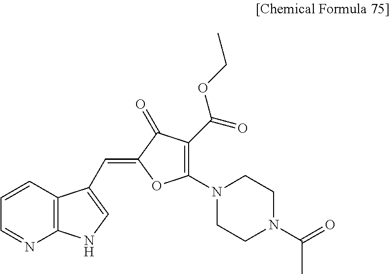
C1=NC2=C(C=C1)C(C=C1OC(N3CCN(C(=O)C)CC3)=C(C(=O)OCC)C1=O)=CN2
